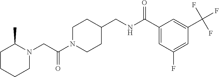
C1N(C(CN2C(C)CCCC2)=O)CCC(CNC(C2=CC(F)=CC(C(F)(F)F)=C2)=O)C1
